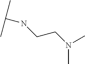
N(CCNC(C)C)(C)C
